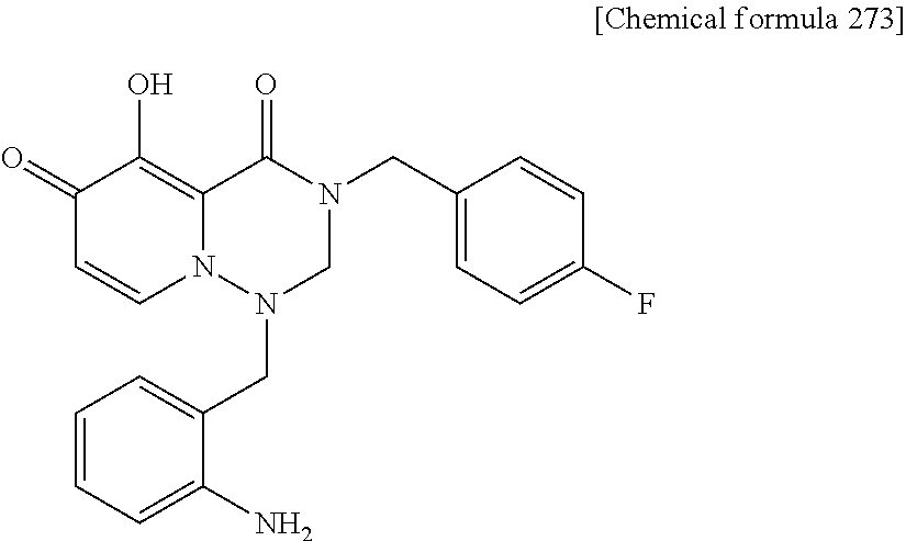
C1=CC=C(N)C(CN2CN(CC3=CC=C(F)C=C3)C(=O)C3=C(O)C(=O)C=CN23)=C1
